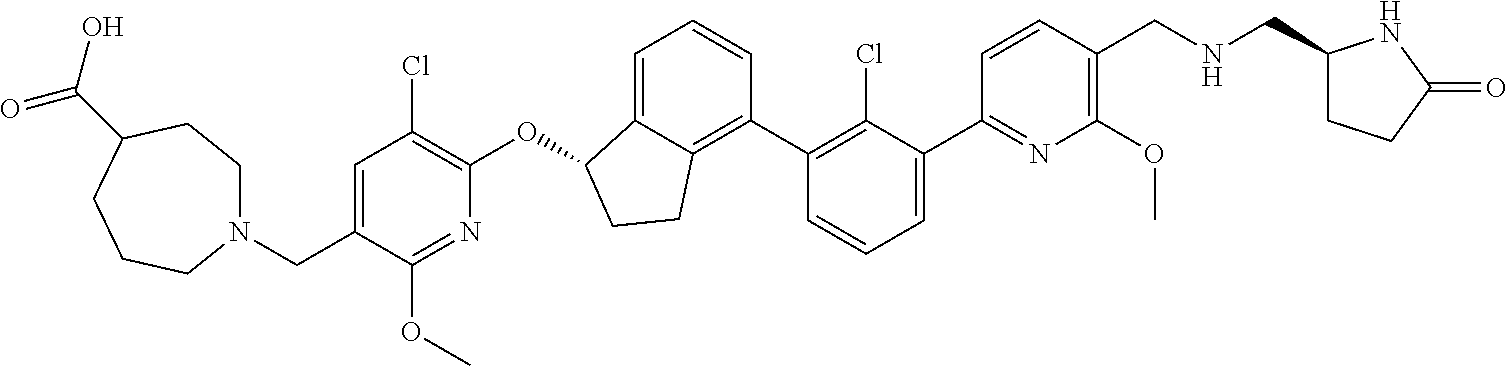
N1=C(C2=CC=CC(C3=C4C(=CC=C3)C(OC3=C(Cl)C=C(CN5CCC(C(=O)O)CCC5)C(OC)=N3)CC4)=C2Cl)C=CC(CNCC2CCC(=O)N2)=C1OC
